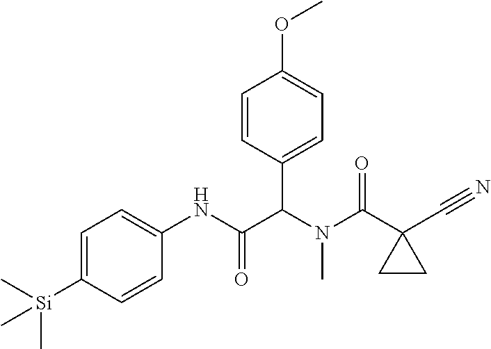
C1=C([Si](C)(C)C)C=CC(NC(C(N(C(=O)C2(C#N)CC2)C)C2=CC=C(OC)C=C2)=O)=C1
